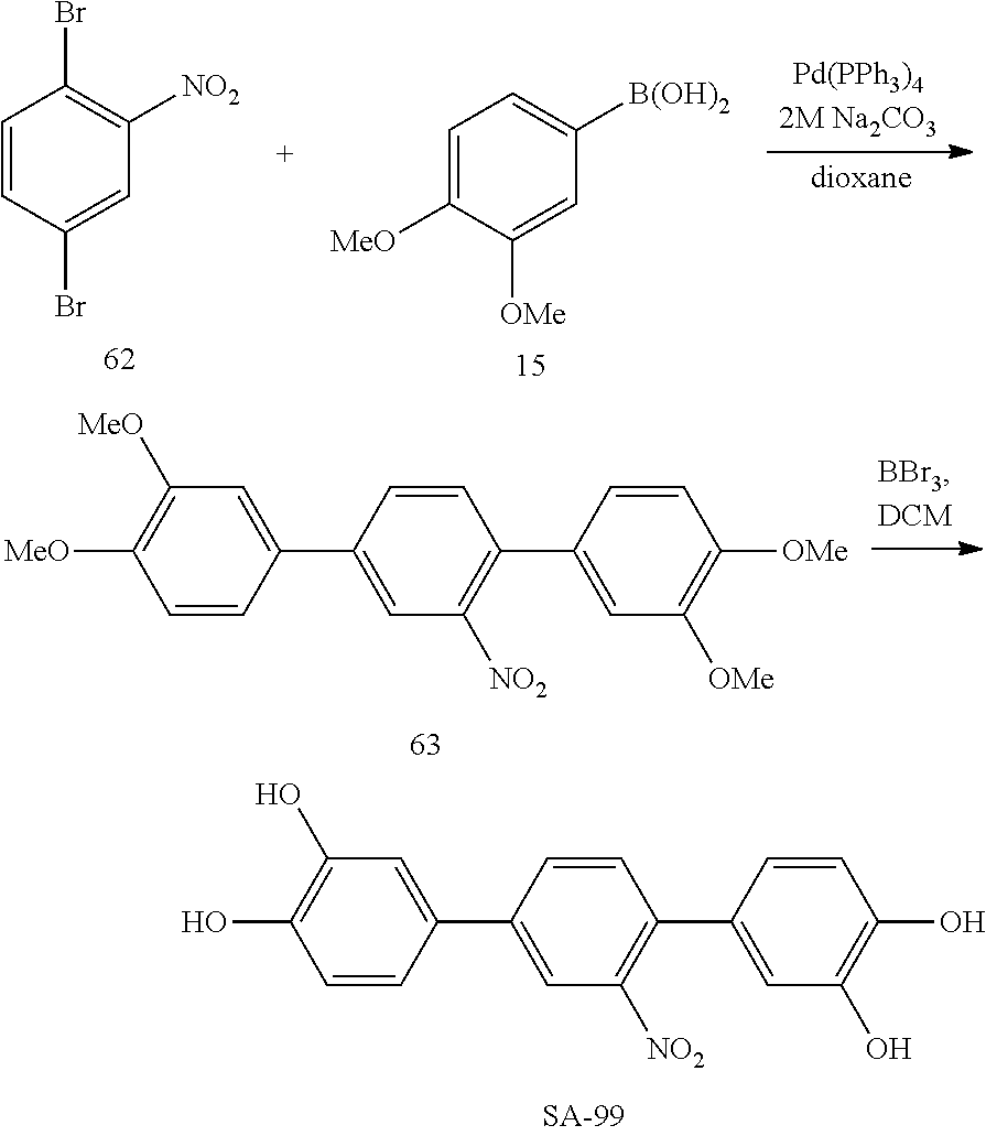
C1=CC(C2=CC([NO2])=C(C3=CC(O)=C(O)C=C3)C=C2)=CC(O)=C1O.C1=CC(C2=CC([NO2])=C(C3=CC([OMe])=C([OMe])C=C3)C=C2)=CC([MeO])=C1[MeO].C1=CC(Br)=CC([NO2])=C1Br.C1=C([MeO])C([OMe])=CC([B(OH)2])=C1
